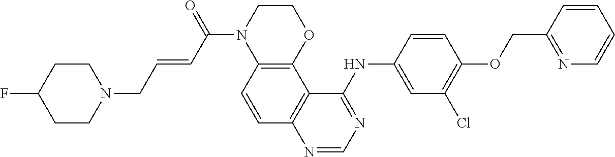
C1=NC2=C(C3=C(C=C2)N(C(C=CCN2CCC(F)CC2)=O)CCO3)C(NC2=CC(Cl)=C(OCC3=NC=CC=C3)C=C2)=N1
